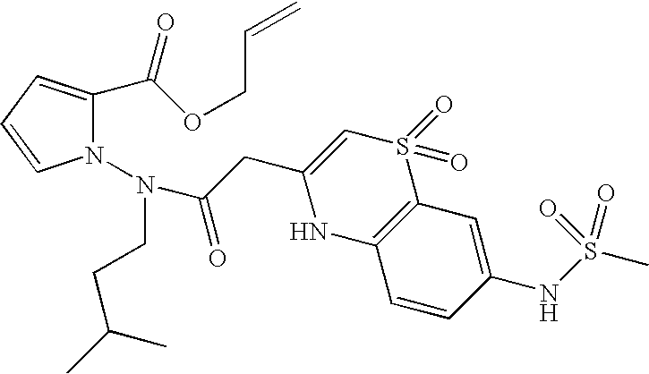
N1(N(C(=O)CC2=CS(=O)(=O)C3=C(N2)C=CC(NS(C)(=O)=O)=C3)CCC(C)C)C=CC=C1C(=O)OCC=C
